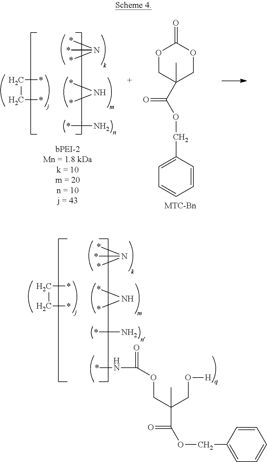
*NC(OCC(C)(CO[H])C(=O)OCC1=CC=CC=C1)=O.C(*)C*.*N(*)*.*N*.N*.*N(*)*.*N*.N*.C(*)C*.O1CC(C)(C(=O)OCC2=CC=CC=C2)COC1=O
